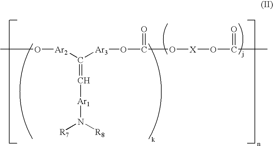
CO[Ar2]C([Ar3]OC(O[X]OC(C)=O)=O)=C[Ar1]N([R7])[R8]
